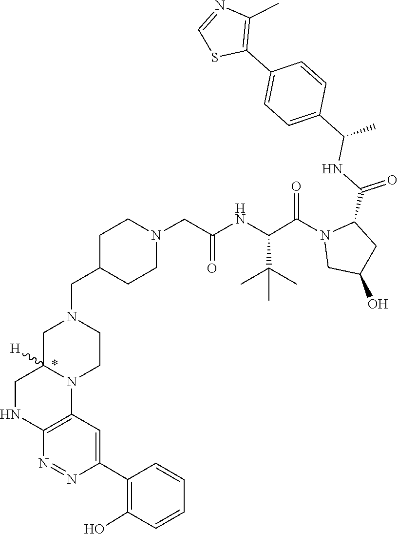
C1=NC(C)=C(C2=CC=C(C(NC(C3N(C(C(NC(CN4CCC(CN5CC6([H])CNC7=C(C=C(C8=C(O)C=CC=C8)N=N7)N6CC5)CC4)=O)C(C)(C)C)=O)CC(O)C3)=O)C)C=C2)S1
